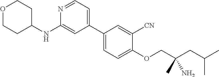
CC(CC(COC1=CC=C(C2=CC=NC(NC3CCOCC3)=C2)C=C1[CN])(N)C)C
